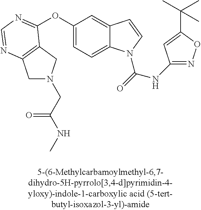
C1N(CC(NC)=O)CC2=C1N=CN=C2OC1=CC=C2C(=C1)C=CN2C(=O)NC1=NOC(C(C)(C)C)=C1
